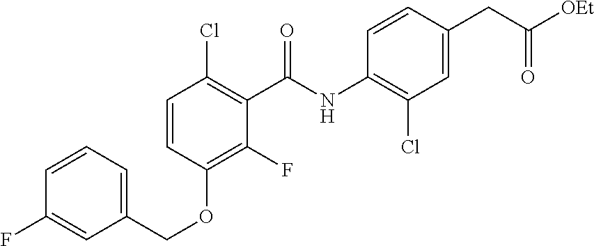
C1=CC=C(COC2=C(F)C(C(NC3=C(Cl)C=C(CC([OEt])=O)C=C3)=O)=C(Cl)C=C2)C=C1F
